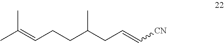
CC(=CCCC(CC=C[CN])C)C
